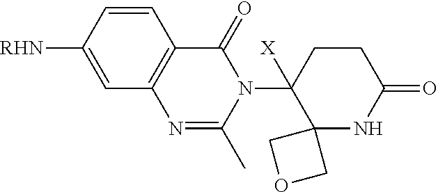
C1=CC2=C(C=C1[RHN])N=C(C)N(C1([X])C3(NC(=O)CC1)COC3)C2=O
